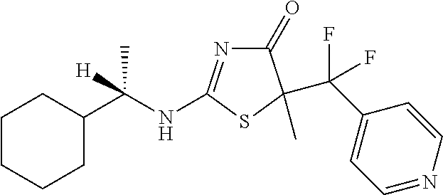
C1CCCC(C(NC2=NC(=O)C(C(C3=CC=NC=C3)(F)F)(C)S2)(C)[H])C1
